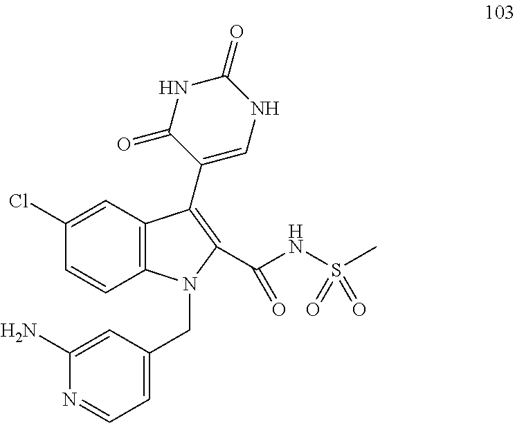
C12=C(C=C(Cl)C=C1)C(C1=CNC(=O)NC1=O)=C(C(NS(C)(=O)=O)=O)N2CC1=CC=NC(N)=C1
